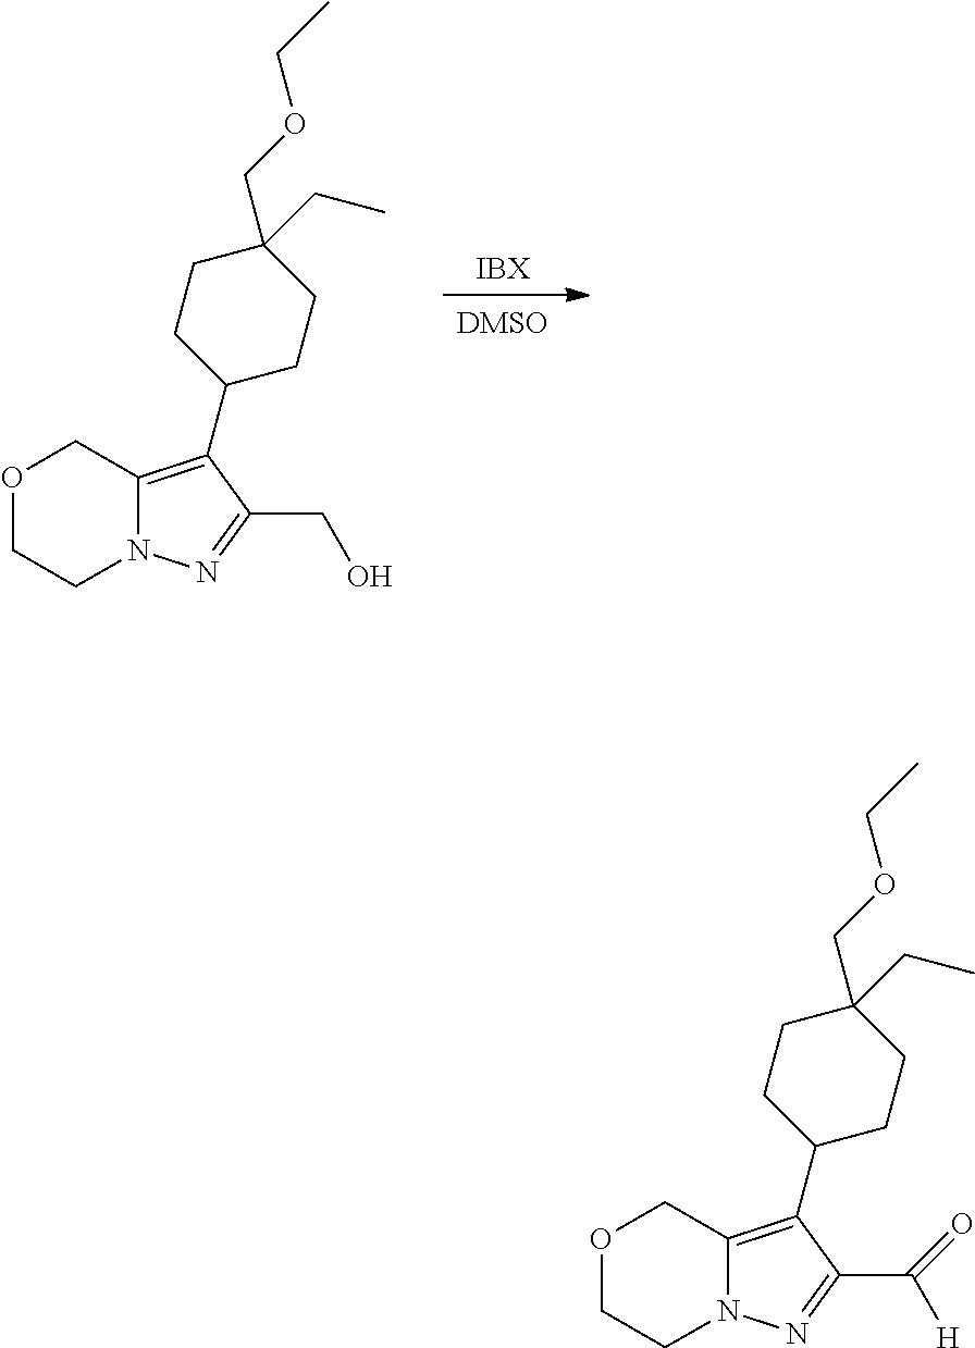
[DMSO].[IBX].C12=C(C3CCC(CC)(COCC)CC3)C(CO)=NN1CCOC2.C12=C(C3CCC(CC)(COCC)CC3)C(C([H])=O)=NN1CCOC2
